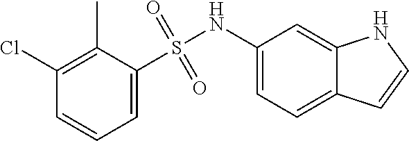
C1=CC=C(S(NC2=CC=C3C(=C2)NC=C3)(=O)=O)C(C)=C1Cl
